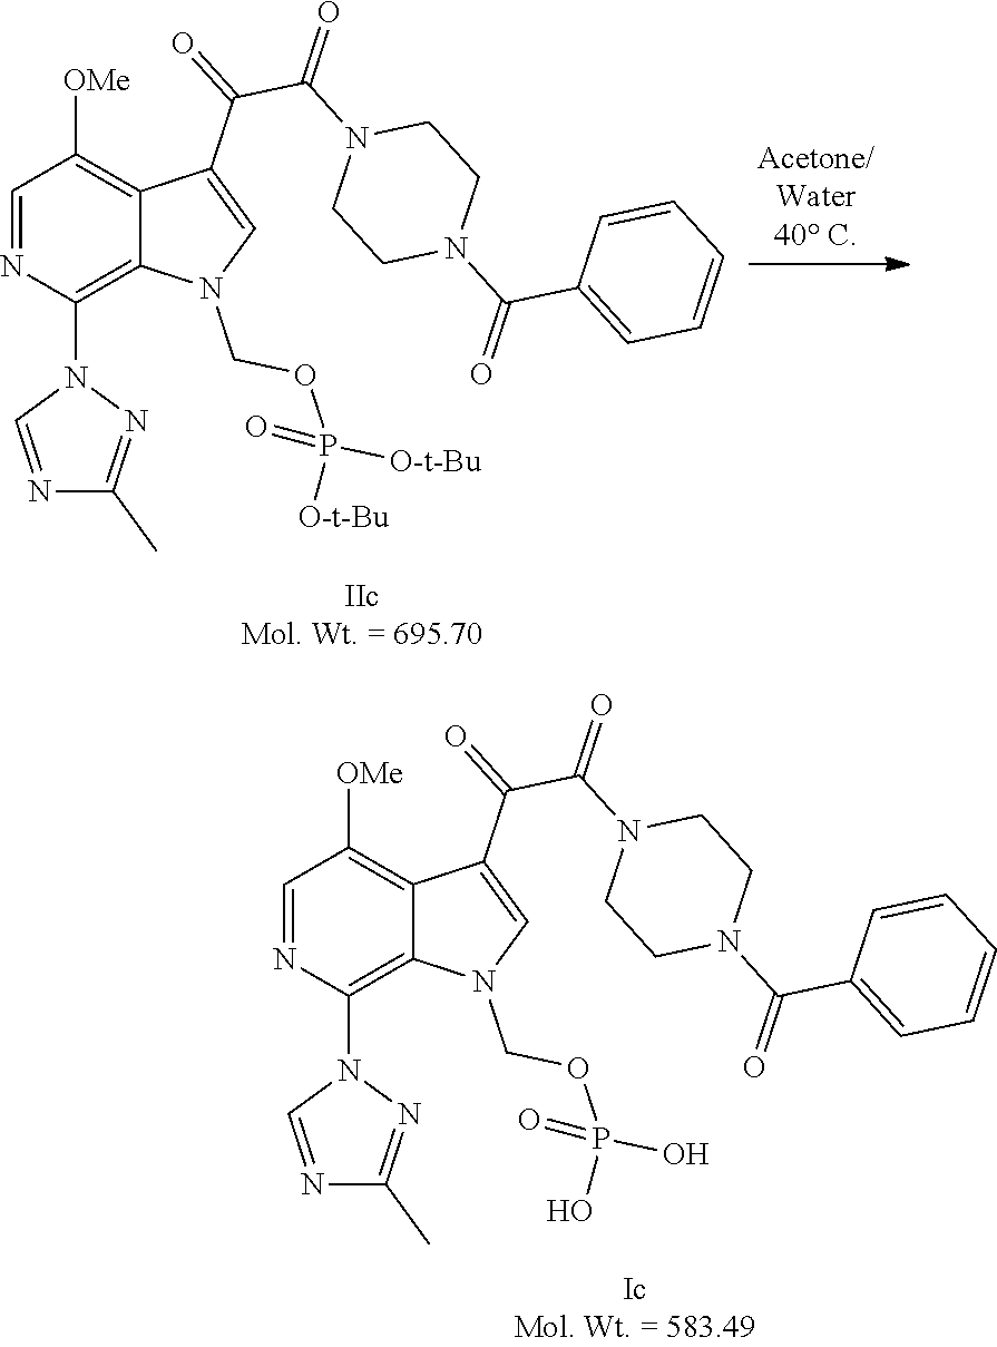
C1=NC(N2C=NC(C)=N2)=C2C(=C1[OMe])C(C(=O)C(N1CCN(C(=O)C3=CC=CC=C3)CC1)=O)=CN2COP([O-t-Bu])(=O)[O-t-Bu].C1=NC(N2C=NC(C)=N2)=C2C(=C1[OMe])C(C(=O)C(N1CCN(C(=O)C3=CC=CC=C3)CC1)=O)=CN2COP(O)(=O)O
